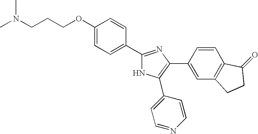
C1(OCCCN(C)C)=CC=C(C2=NC(C3=CC4=C(C=C3)C(=O)CC4)=C(C3=CC=NC=C3)N2)C=C1
